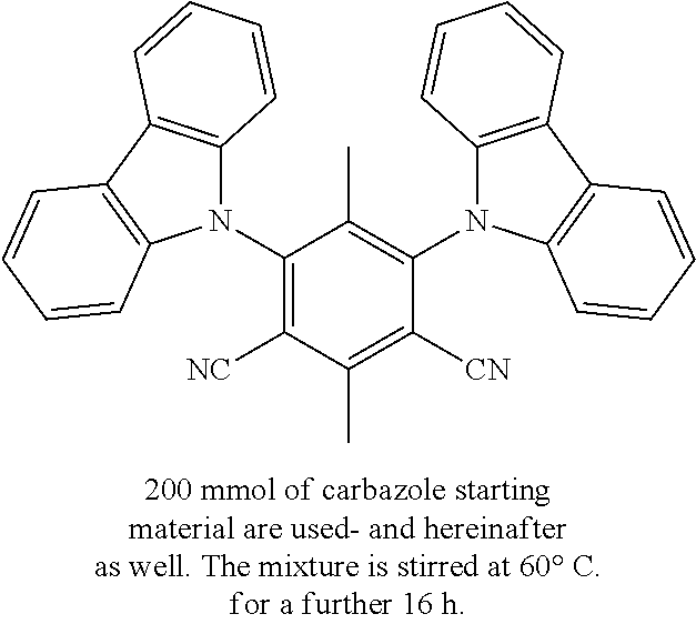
C1(N2C3=C(C4=C2C=CC=C4)C=CC=C3)=C([NC])C(C)=C([CN])C(N2C3=C(C4=C2C=CC=C4)C=CC=C3)=C1C
